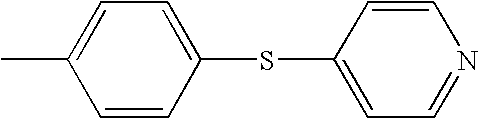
C1=CC(SC2=CC=NC=C2)=CC=C1C
